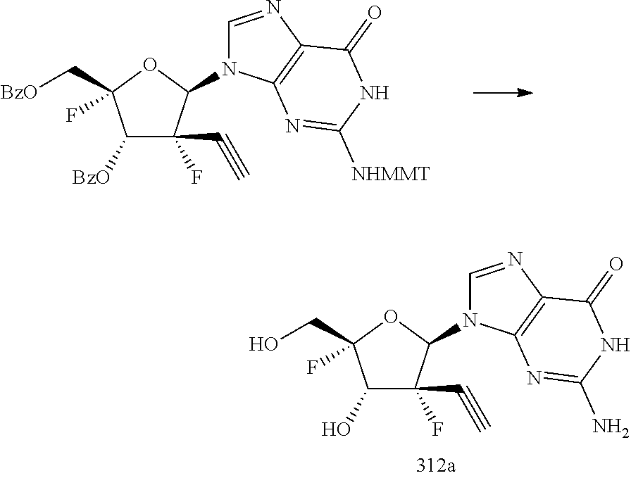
C1([BzO])C(F)(C#C)C(N2C=NC3=C2N=C([NHMMT])NC3=O)OC1(C[BzO])F.C1(O)C(F)(C#C)C(N2C=NC3=C2N=C(N)NC3=O)OC1(CO)F
